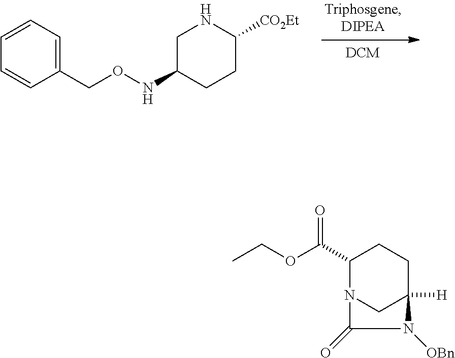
N(OCC1=CC=CC=C1)C1CNC([CO2Et])CC1.C1(C(OCC)=O)N2CC([H])(CC1)N([OBn])C2=O
